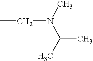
N(C(C)C)(C)CC
